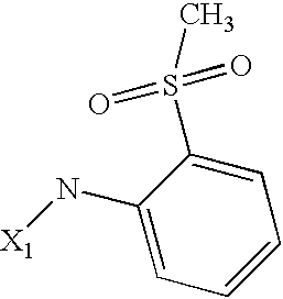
C1=C(N[X1])C(S(C)(=O)=O)=CC=C1
